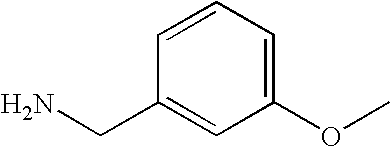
C1(CN)=CC(OC)=CC=C1
